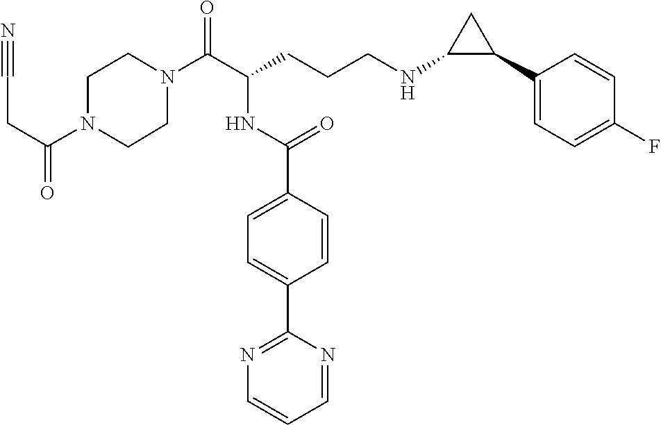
C1N(C(C(CCCNC2C(C3=CC=C(F)C=C3)C2)NC(C2=CC=C(C3=NC=CC=N3)C=C2)=O)=O)CCN(C(CC#N)=O)C1
